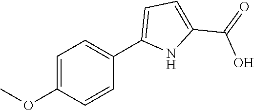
C1=C(OC)C=CC(C2=CC=C(C(=O)O)N2)=C1
